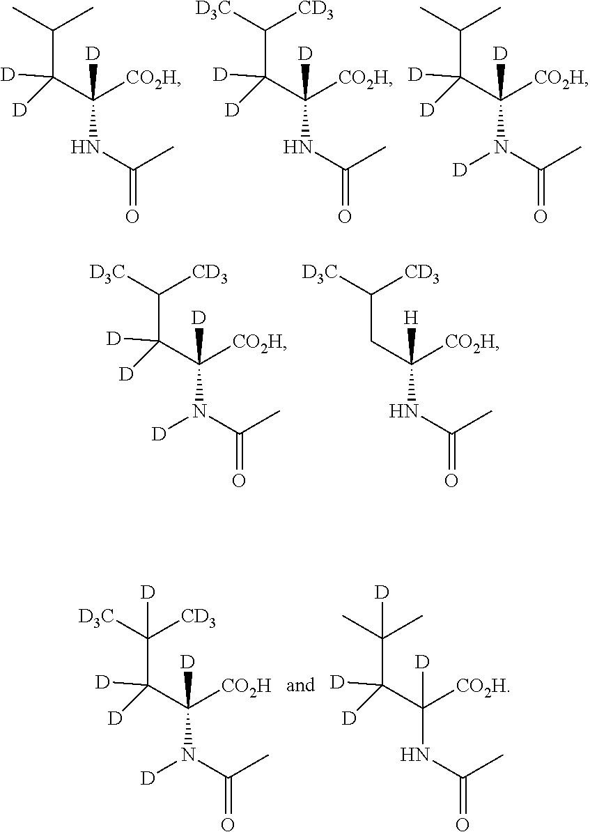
CC(C)C(C([CO2H])(NC(C)=O)[D])([D])[D].[CD3]C([D3C])C(C([CO2H])(NC(C)=O)[D])([D])[D].CC(C)C(C([CO2H])(N(C(C)=O)[D])[D])([D])[D].[CD3]C([D3C])C(C([CO2H])(N(C(C)=O)[D])[D])([D])[D].[CD3]C([D3C])CC([CO2H])(NC(C)=O)[H].[CD3]C([D3C])(C(C([CO2H])(N(C(C)=O)[D])[D])([D])[D])[D].CC(C)(C(C([CO2H])(NC(C)=O)[D])([D])[D])[D]
